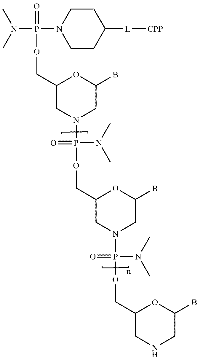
C1CC([L][CPP])CCN1P(N(C)C)(=O)OCC1CN(P(=O)(N(C)C)OCC2CN(P(OCC3CNCC(B)O3)(=O)N(C)C)CC(B)O2)CC(B)O1
